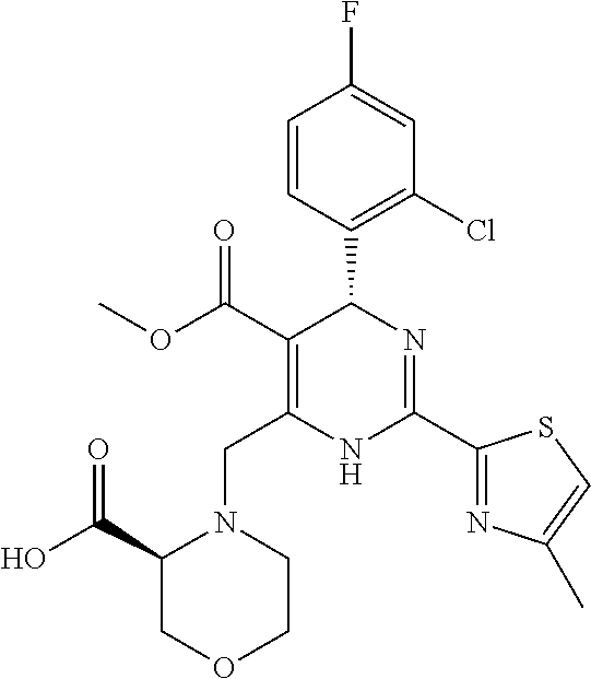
C1=CC(C2C(C(=O)OC)=C(CN3C(C(O)=O)COCC3)NC(C3=NC(C)=CS3)=N2)=C(Cl)C=C1F
